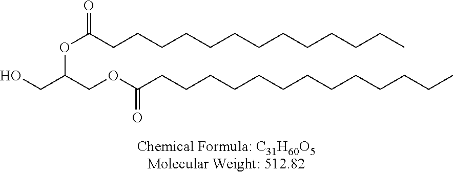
OCC(COC(CCCCCCCCCCCCC)=O)OC(CCCCCCCCCCCCC)=O
